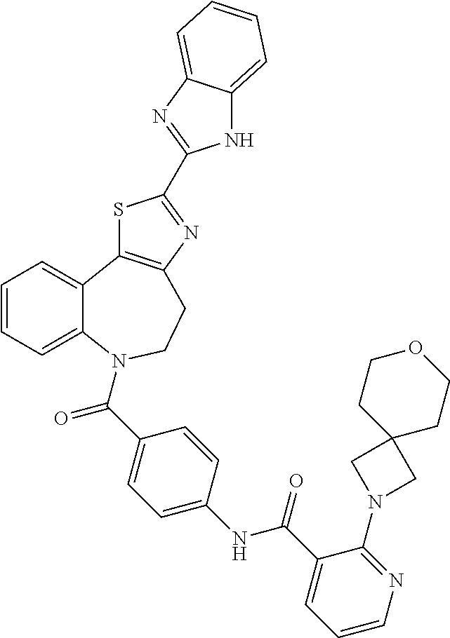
C1=CC=C2C(=C1)C1=C(CCN2C(C2=CC=C(NC(C3=CC=CN=C3N3CC4(C3)CCOCC4)=O)C=C2)=O)N=C(C2=NC3=CC=CC=C3N2)S1
